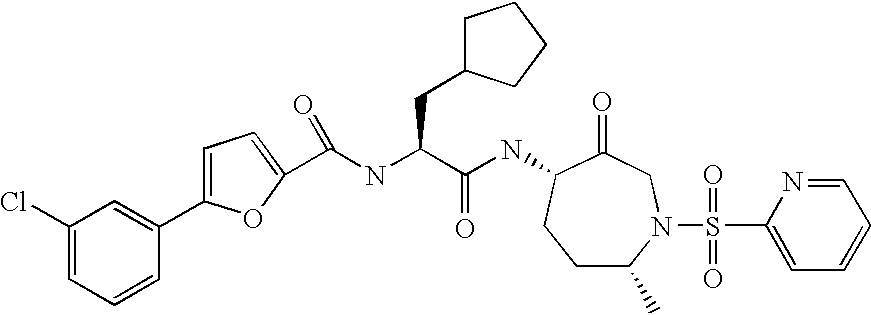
C1C(C)N(S(C2=CC=CC=N2)(=O)=O)CC(=O)C(NC(C(NC(=O)C2=CC=C(C3=CC(Cl)=CC=C3)O2)CC2CCCC2)=O)C1
